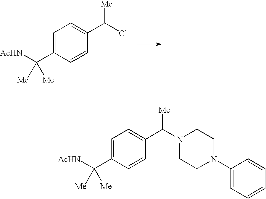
C1=C(C([AcHN])([Me])[Me])C=CC(C(N2CCN(C3=CC=CC=C3)CC2)[Me])=C1.C1=C(C([AcHN])([Me])[Me])C=CC(C(Cl)[Me])=C1
